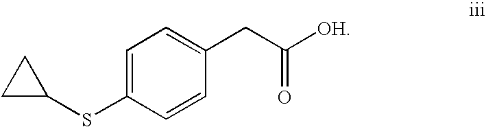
C1=C(SC2CC2)C=CC(CC([OH])=O)=C1
